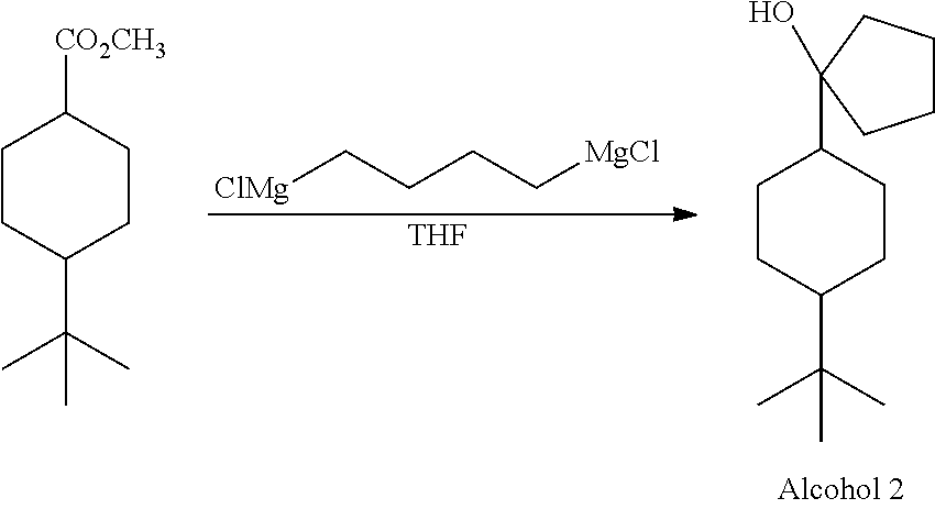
C1CC(C(C)(C)C)CCC1[CO2CH3].[THF].[ClMg]CCCC[MgCl].C1CC(C(C)(C)C)CCC1C1(O)CCCC1
